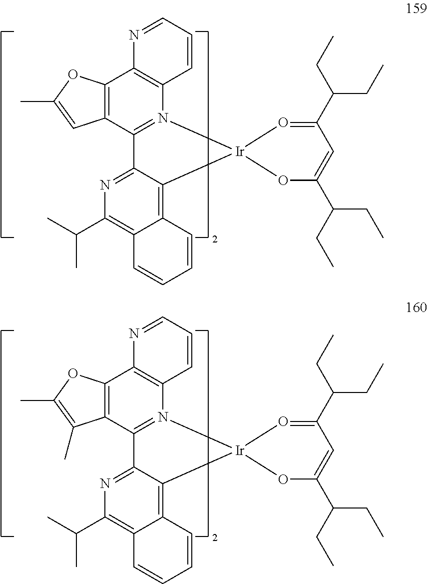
C12=C3C(=NC(C(C)C)=C1C=CC=C2)C1=N(C2=C(C4=C1C=C(C)O4)N=CC=C2)[Ir]31OC(C(CC)CC)=CC(C(CC)CC)=O1.C12=C3C(=NC(C(C)C)=C1C=CC=C2)C1=N(C2=C(C4=C1C(C)=C(C)O4)N=CC=C2)[Ir]31OC(C(CC)CC)=CC(C(CC)CC)=O1
